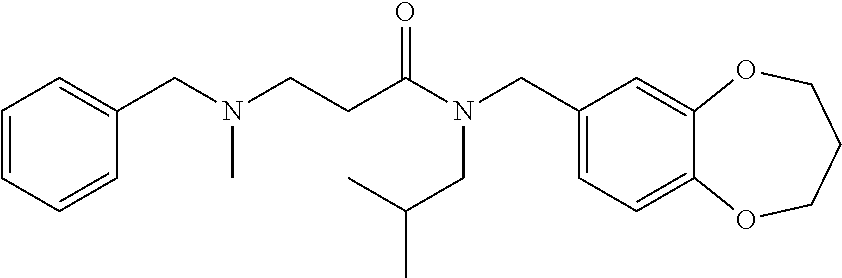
C1(CN(C(=O)CCN(CC2=CC=CC=C2)C)CC(C)C)=CC=C2C(=C1)OCCCO2
